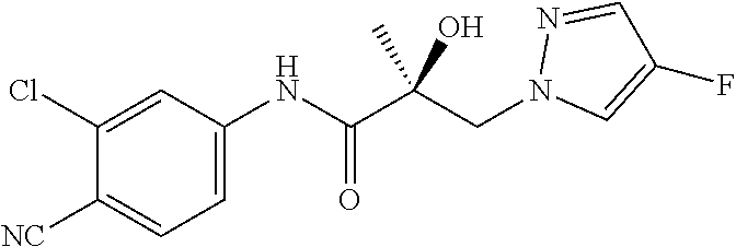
C1([NC])=CC=C(NC(C(CN2C=C(F)C=N2)(C)O)=O)C=C1Cl
